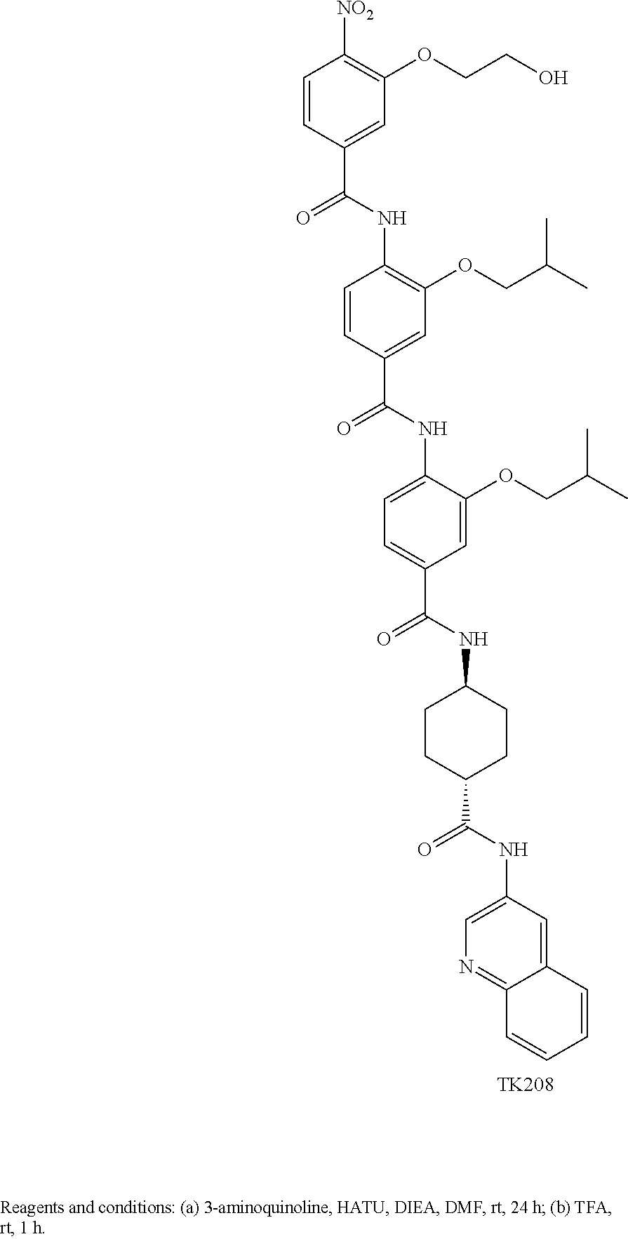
[TK208].C1=C(NC(C2=CC(OCC(C)C)=C(NC(=O)C3=CC(OCCO)=C([NO2])C=C3)C=C2)=O)C(OCC(C)C)=CC(C(NC2CCC(C(NC3=CN=C4C(=C3)C=CC=C4)=O)CC2)=O)=C1
